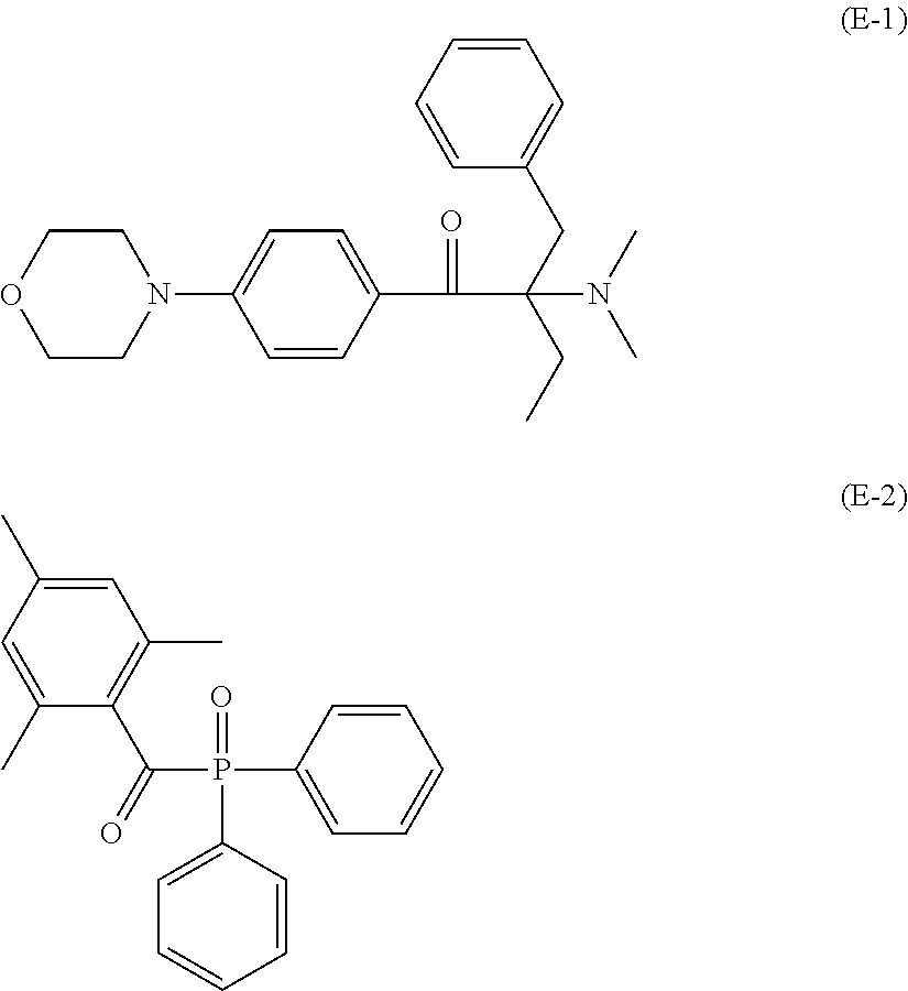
C1COCCN1C1=CC=C(C(=O)C(N(C)C)(CC)CC2=CC=CC=C2)C=C1.C(P(C1=CC=CC=C1)(=O)C1=CC=CC=C1)(C1=C(C)C=C(C)C=C1C)=O
